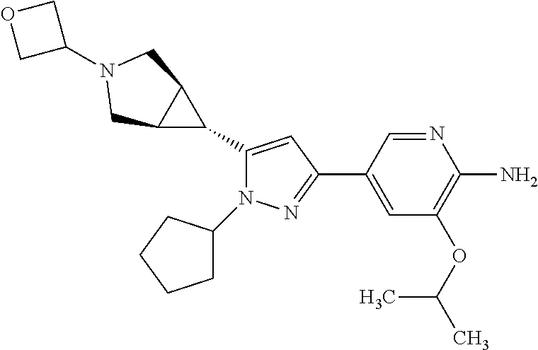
C1(C2C3C2CN(C2COC2)C3)=CC(C2=CC(OC(C)C)=C(N)N=C2)=NN1C1CCCC1
